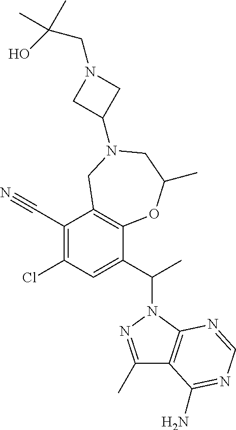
C1(Cl)=C(C#N)C2=C(C(C(C)N3N=C(C)C4=C3N=CN=C4N)=C1)OC(C)CN(C1CN(CC(O)(C)C)C1)C2
